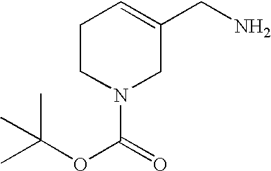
C1CN(C(OC(C)(C)C)=O)CC(CN)=C1
